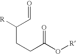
C(CCC(=O)O[R])(C=O)[R]
